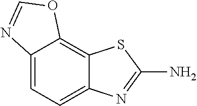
C12=CC=C3C(=C1OC=N2)SC(N)=N3
